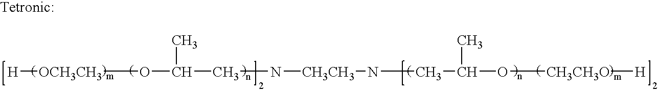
[H][OCH3CH3]OC(C)CN[CH3CH3]NCC(C)O[CH3CH3O][H]
